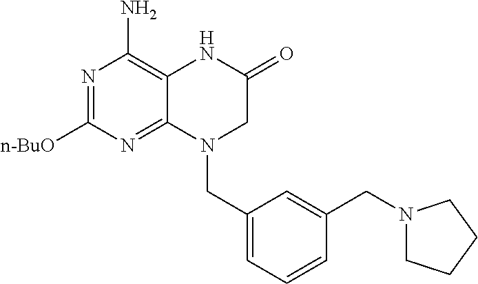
N1=C([n-BuO])N=C2C(=C1N)NC(=O)CN2CC1=CC=CC(CN2CCCC2)=C1
